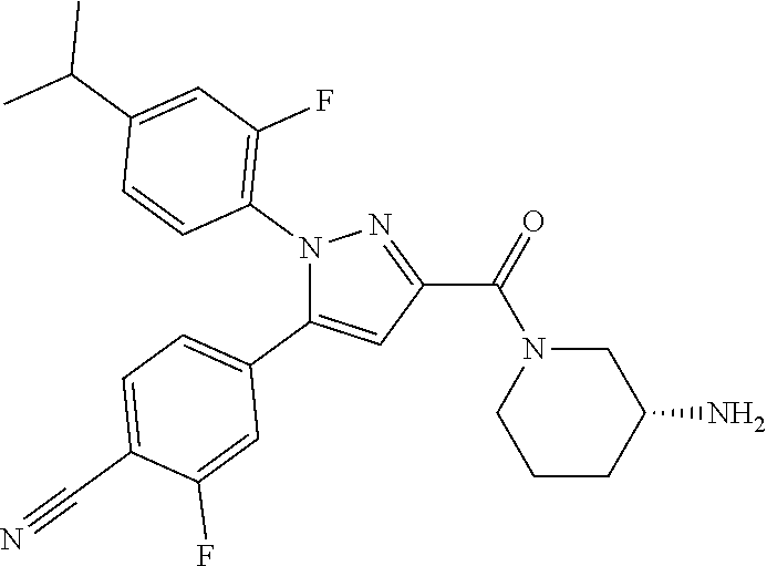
C1=C(C#N)C(F)=CC(C2=CC(C(=O)N3CCCC(N)C3)=NN2C2=C(F)C=C(C(C)C)C=C2)=C1
